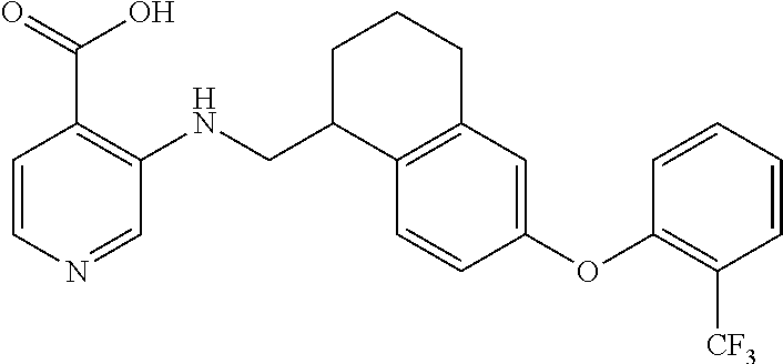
C1=CN=CC(NCC2CCCC3=C2C=CC(OC2=C([CF3])C=CC=C2)=C3)=C1C(=O)O
